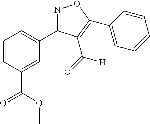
N1=C(C2=CC=CC(C(=O)OC)=C2)C(C([H])=O)=C(C2=CC=CC=C2)O1
